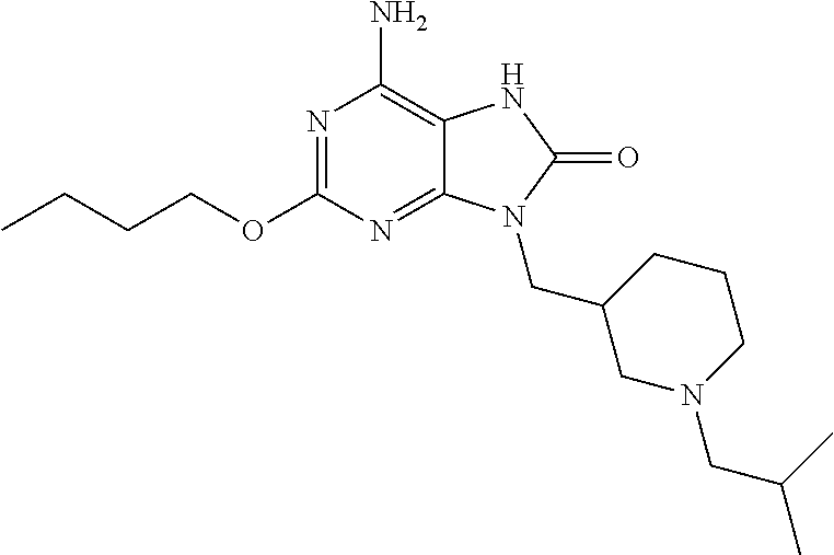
N1=C(OCCCC)N=C2C(=C1N)NC(=O)N2CC1CN(CC(C)C)CCC1
